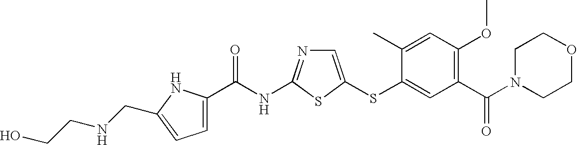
C1=C(SC2=CC(C(N3CCOCC3)=O)=C(OC)C=C2C)SC(NC(=O)C2=CC=C(CNCCO)N2)=N1
